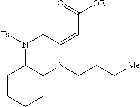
N1([Ts])C2C(N(CCC[Me])C(=CC([OEt])=O)C1)CCCC2
